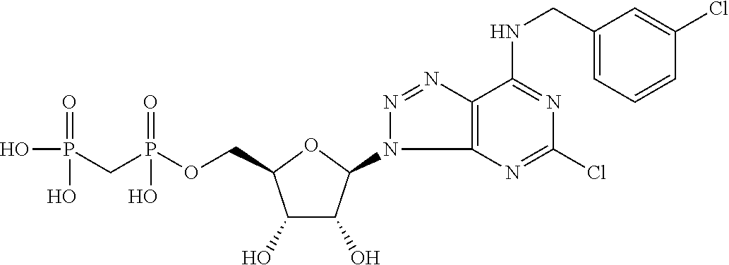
C1(O)C(O)C(N2C3=C(N=N2)C(NCC2=CC=CC(Cl)=C2)=NC(Cl)=N3)OC1COP(CP(O)(=O)O)(=O)O
